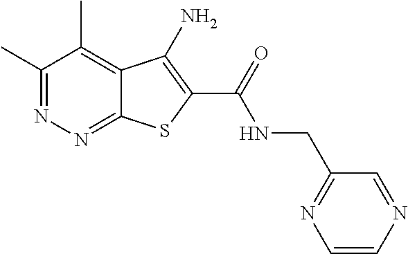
C1(C)=NN=C2C(=C1C)C(N)=C(C(=O)NCC1=NC=CN=C1)S2
